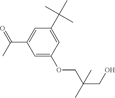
CC(C1=CC(C(C)(C)C)=CC(OCC(CO)(C)C)=C1)=O
